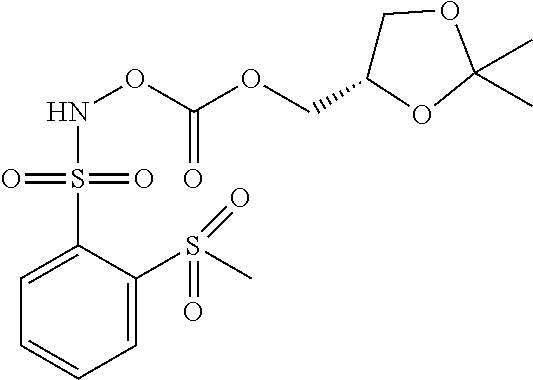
C1=C(S(=O)(=O)NOC(OCC2COC(C)(C)O2)=O)C(S(C)(=O)=O)=CC=C1
